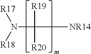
N(C([R19])([R20])[NR14])([R17])[R18]
